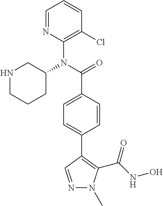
C1=NC(N(C(=O)C2=CC=C(C3=C(C(NO)=O)N(C)N=C3)C=C2)C2CCCNC2)=C(Cl)C=C1
